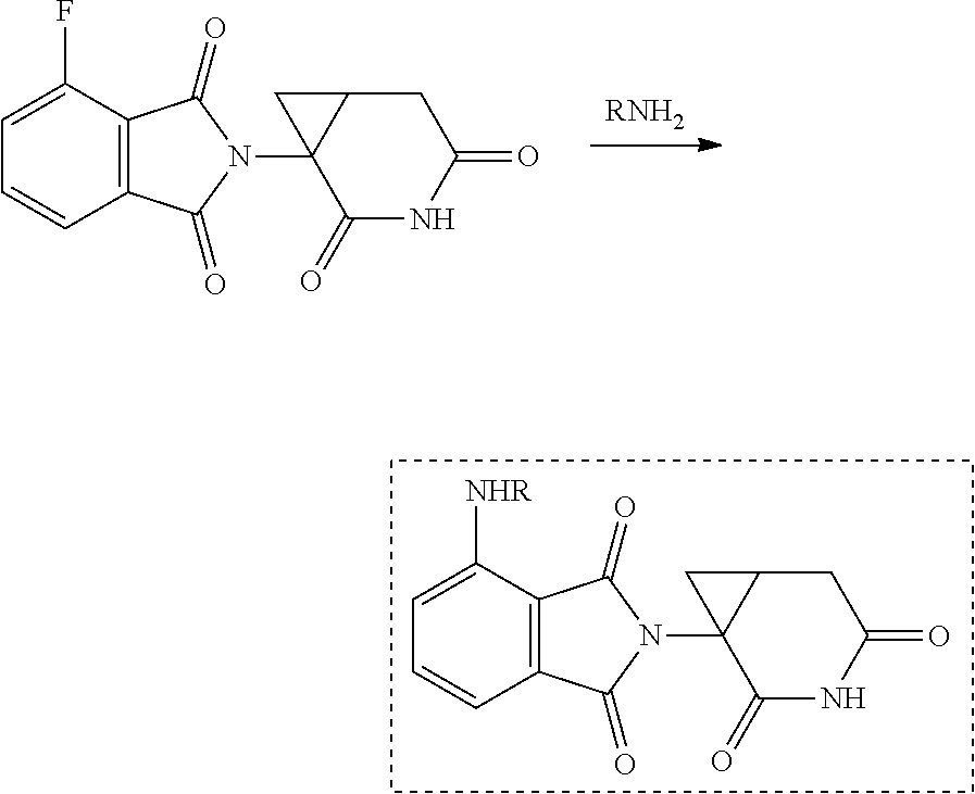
C1=CC2=C(C([NHR])=C1)C(=O)N(C13C(=O)NC(=O)CC1C3)C2=O.[RNH2].C1=CC2=C(C(F)=C1)C(=O)N(C13C(=O)NC(=O)CC1C3)C2=O
